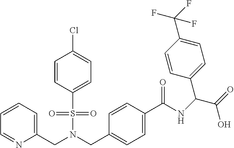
C1=CC=C(CN(CC2=CC=C(C(NC(C(=O)O)C3=CC=C(C(F)(F)F)C=C3)=O)C=C2)S(=O)(=O)C2=CC=C(Cl)C=C2)N=C1
